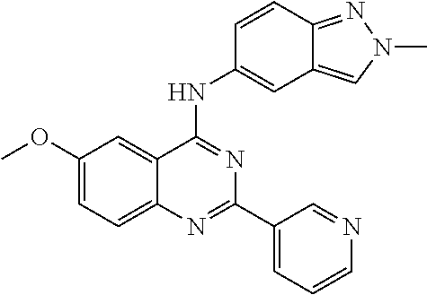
C1(OC)=CC=C2C(=C1)C(NC1=CC3=CN(C)N=C3C=C1)=NC(C1=CC=CN=C1)=N2
